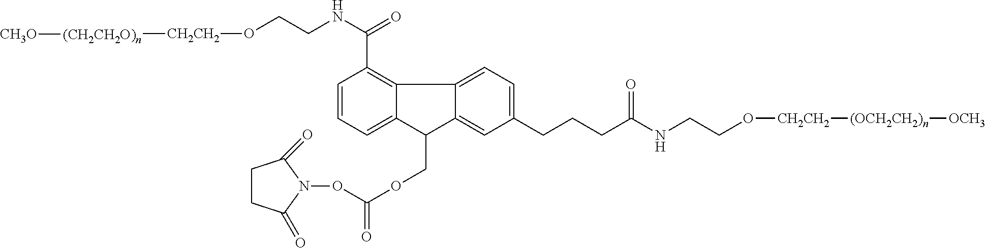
C12=C(C(NCCO[CH2CH2][(CH2CH2O)n][CH3O])=O)C=CC=C1C(COC(ON1C(=O)CCC1=O)=O)C1=CC(CCCC(NCCO[CH2CH2][(OCH2CH2)n][OCH3])=O)=CC=C21
